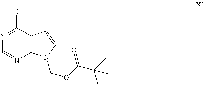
N1=C(Cl)C2=C(N=C1)N(COC(C(C)(C)C)=O)C=C2
